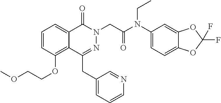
C1=CC(OCCOC)=C2C(=C1)C(=O)N(CC(=O)N(C1=CC=C3C(=C1)OC(F)(F)O3)CC)N=C2CC1=CC=CN=C1
